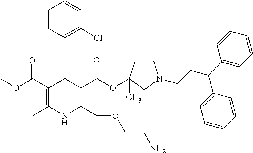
COC(C1=C(C)NC(COCCN)=C(C(OC2(C)CCN(CCC(C3=CC=CC=C3)C3=CC=CC=C3)C2)=O)C1C1=C(Cl)C=CC=C1)=O
